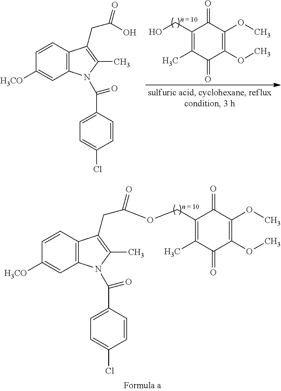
C1(CO)=C(C)C(=O)C(OC)=C(OC)C1=O.C1=CC([H3CO])=CC2=C1C(CC(O)=O)=C(C)N2C(=O)C1=CC=C(Cl)C=C1.C1=CC([H3CO])=CC2=C1C(CC(=O)OCC1=C(C)C(=O)C(OC)=C(OC)C1=O)=C(C)N2C(=O)C1=CC=C(Cl)C=C1
